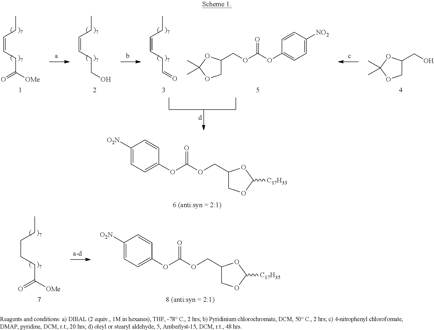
C(=CCC([OMe])=O)CC.C(=CCCO)CC.C(=CCC=O)CC.C1C(COC(OC2=CC=C([NO2])C=C2)=O)OC(C)(C)O1.C1C(CO)OC(C)(C)O1.C1C(COC(OC2=CC=C([O2N])C=C2)=O)OC([C17H33])O1.C(CCC([OMe])=O)CC.C1C(COC(OC2=CC=C([O2N])C=C2)=O)OC([C17H35])O1
